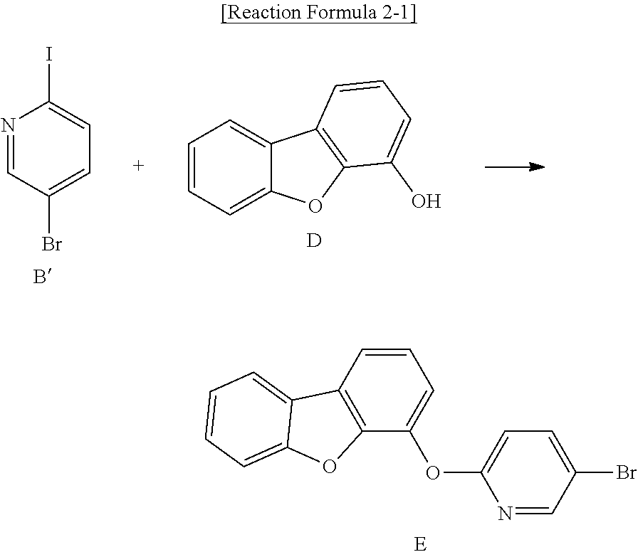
C1=CC=C2C(=C1)C1=C(O2)C(O)=CC=C1.[D].N1=CC(Br)=CC=C1I.C1=CC2=C(C(OC3=CC=C(Br)C=N3)=C1)OC1=CC=CC=C21
